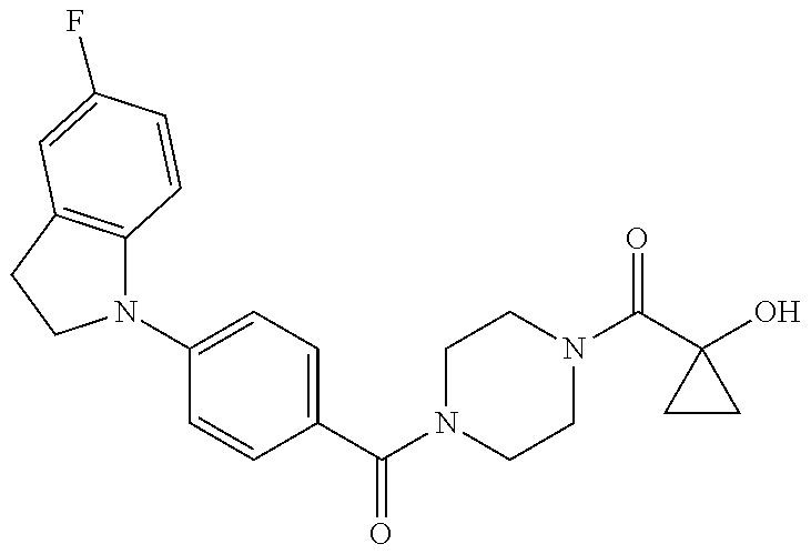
N1(C2=CC=C(C(=O)N3CCN(C(=O)C4(O)CC4)CC3)C=C2)C2=C(CC1)C=C(F)C=C2
